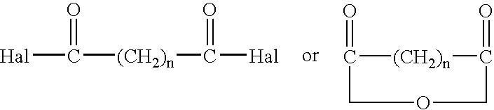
[Hal]C([(CH2)n]C([Hal])=O)=O.C1(=O)[(CH2)n]C(=O)COC1
